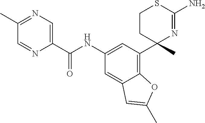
C1(C(NC2=CC(C3(C)N=C(N)SCC3)=C3C(=C2)C=C(C)O3)=O)=CN=C(C)C=N1
